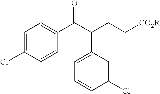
O=C(C(C1=CC=CC(Cl)=C1)CC[CO2R])C1=CC=C(Cl)C=C1
